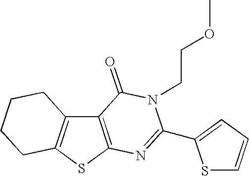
C12=C(SC3=C1CCCC3)N=C(C1=CC=CS1)N(CCOC)C2=O
